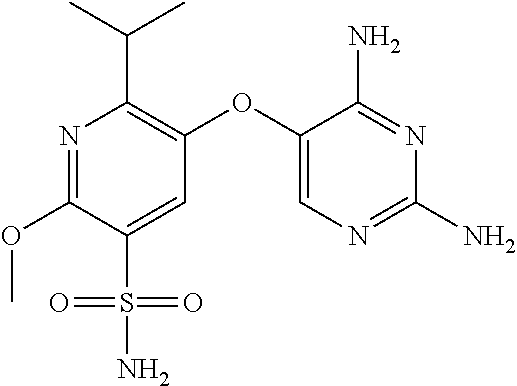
N1=C(OC)C(S(N)(=O)=O)=CC(OC2=CN=C(N)N=C2N)=C1C(C)C
